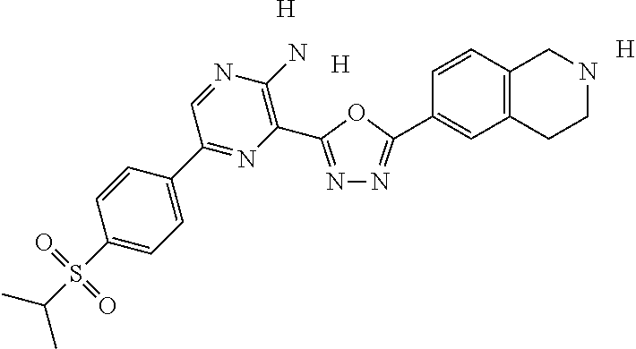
N1=C(C2=C(N)N=CC(C3=CC=C(S(C(C)C)(=O)=O)C=C3)=N2)OC(C2=CC3=C(C=C2)CNCC3)=N1.[H].[H].[H]
